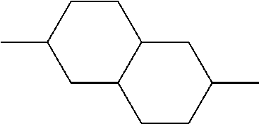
C1C2CCC(C)CC2CCC1C
